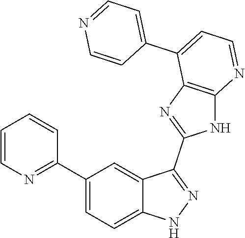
C1(C2=CC=C3C(=C2)C(C2=NC4=C(N2)N=CC=C4C2=CC=NC=C2)=NN3)=NC=CC=C1
